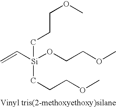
C=C[Si](CCCOC)(CCCOC)OCCOC
